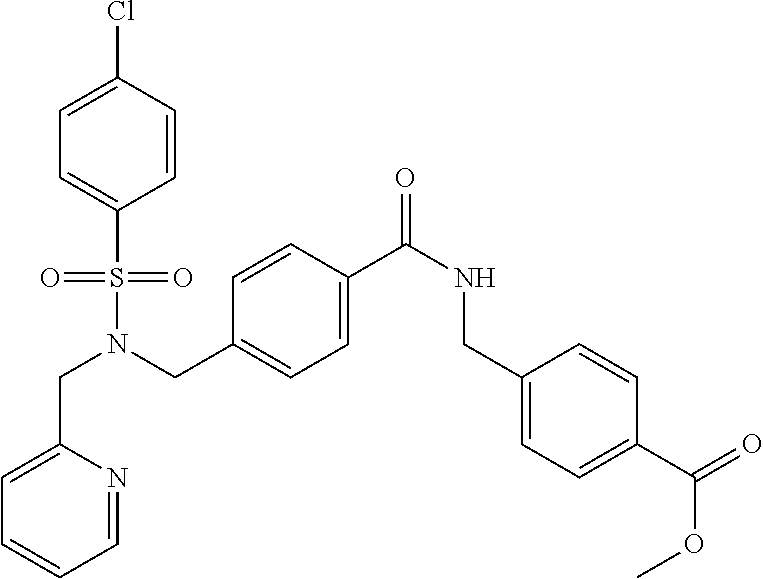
C(N(S(=O)(=O)C1=CC=C(Cl)C=C1)CC1=CC=C(C(NCC2=CC=C(C(OC)=O)C=C2)=O)C=C1)C1=CC=CC=N1
